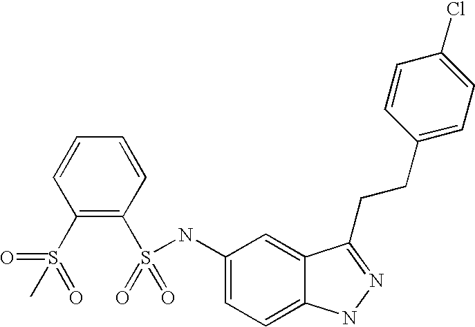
C1=CC=CC(S(=O)(=O)NC2=CC=C3C(=C2)C(CCC2=CC=C(Cl)C=C2)=NN3)=C1S(=O)(C)=O
